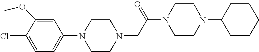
C1=C(OC)C(Cl)=CC=C1N1CCN(CC(N2CCN(C3CCCCC3)CC2)=O)CC1
